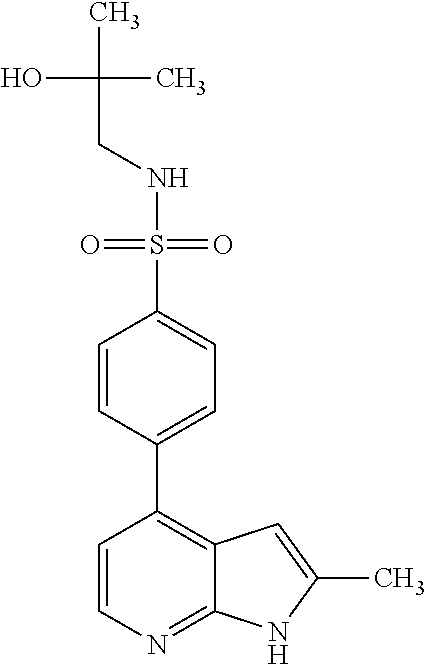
C(NS(=O)(=O)C1=CC=C(C2=C3C(=NC=C2)NC(C)=C3)C=C1)C(C)(O)C
